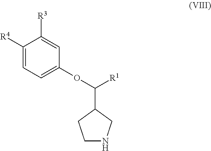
C1([R4])=CC=C(OC([R1])C2CCNC2)C=C1[R3]
